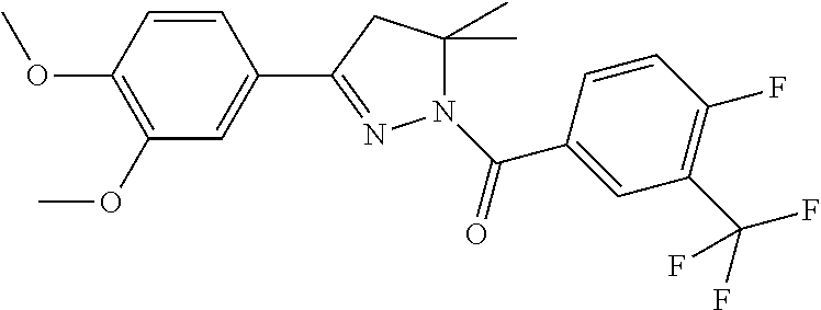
C1=CC(OC)=C(OC)C=C1C1=NN(C(C2=CC(C(F)(F)F)=C(F)C=C2)=O)C(C)(C)C1
